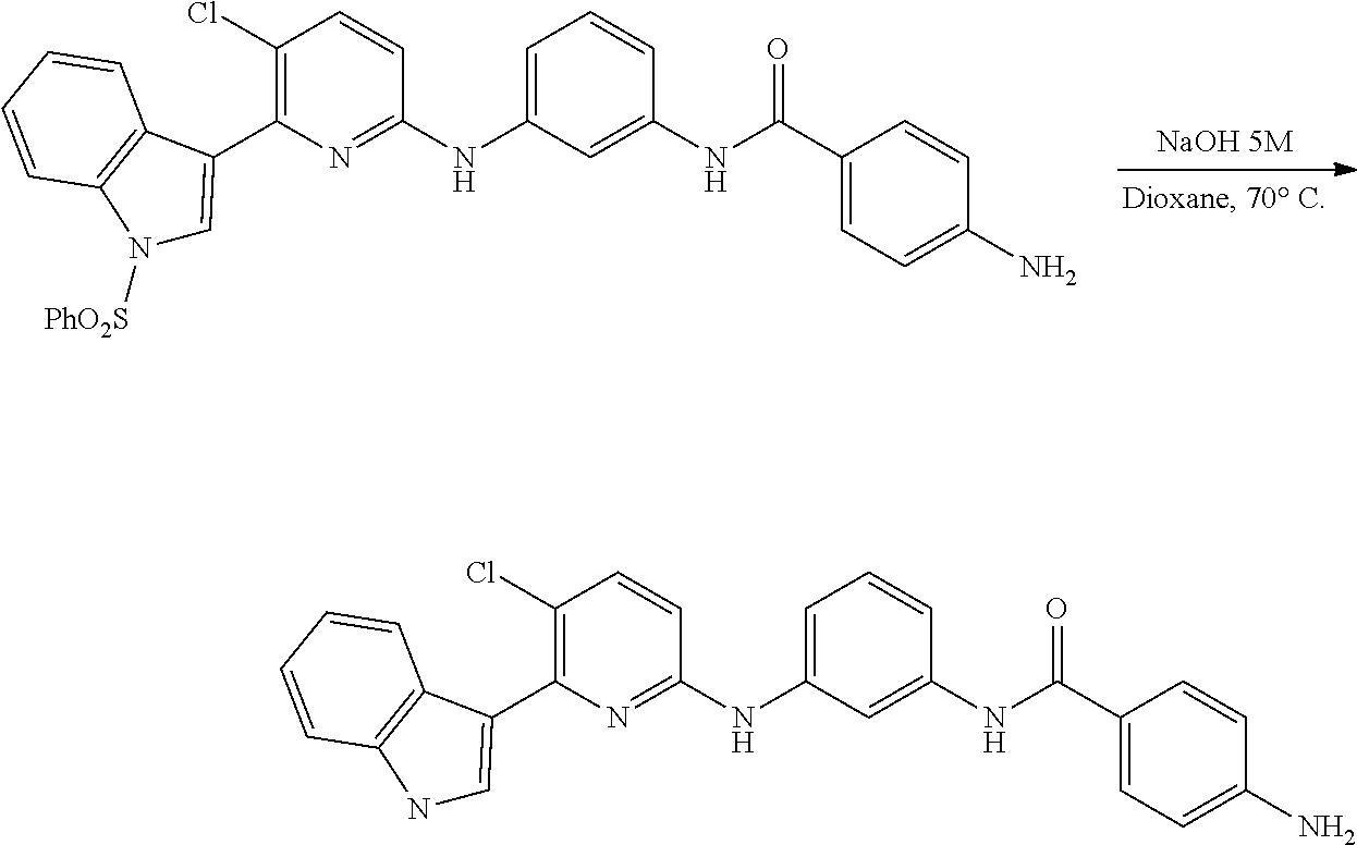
C1(C(NC2=CC(NC3=NC(C4=CN([PhO2S])C5=C4C=CC=C5)=C(Cl)C=C3)=CC=C2)=O)=CC=C(N)C=C1.C1(C(NC2=CC(NC3=NC(C4=CNC5=C4C=CC=C5)=C(Cl)C=C3)=CC=C2)=O)=CC=C(N)C=C1
